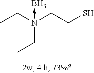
CCN(CCS)(CC)->B
